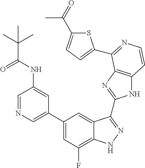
C1=C(C2=CC(F)=C3C(=C2)C(C2=NC4=C(N2)C=CN=C4C2=CC=C(C(=O)C)S2)=NN3)C=C(NC(=O)C(C)(C)C)C=N1
